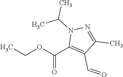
CCOC(C1=C(C=O)C(C)=NN1C(C)C)=O
